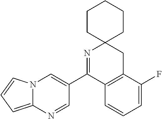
N12C(=CC=C1)N=CC(C1=NC3(CC4=C1C=CC=C4F)CCCCC3)=C2
